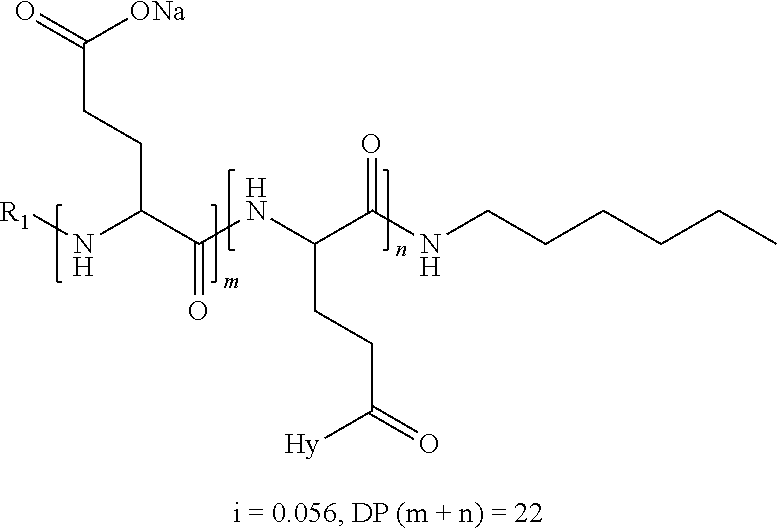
C(CCC(C(NC(C(NCCCCCC)=O)CCC(=O)[Hy])=O)N[R1])(=O)[ONa]
